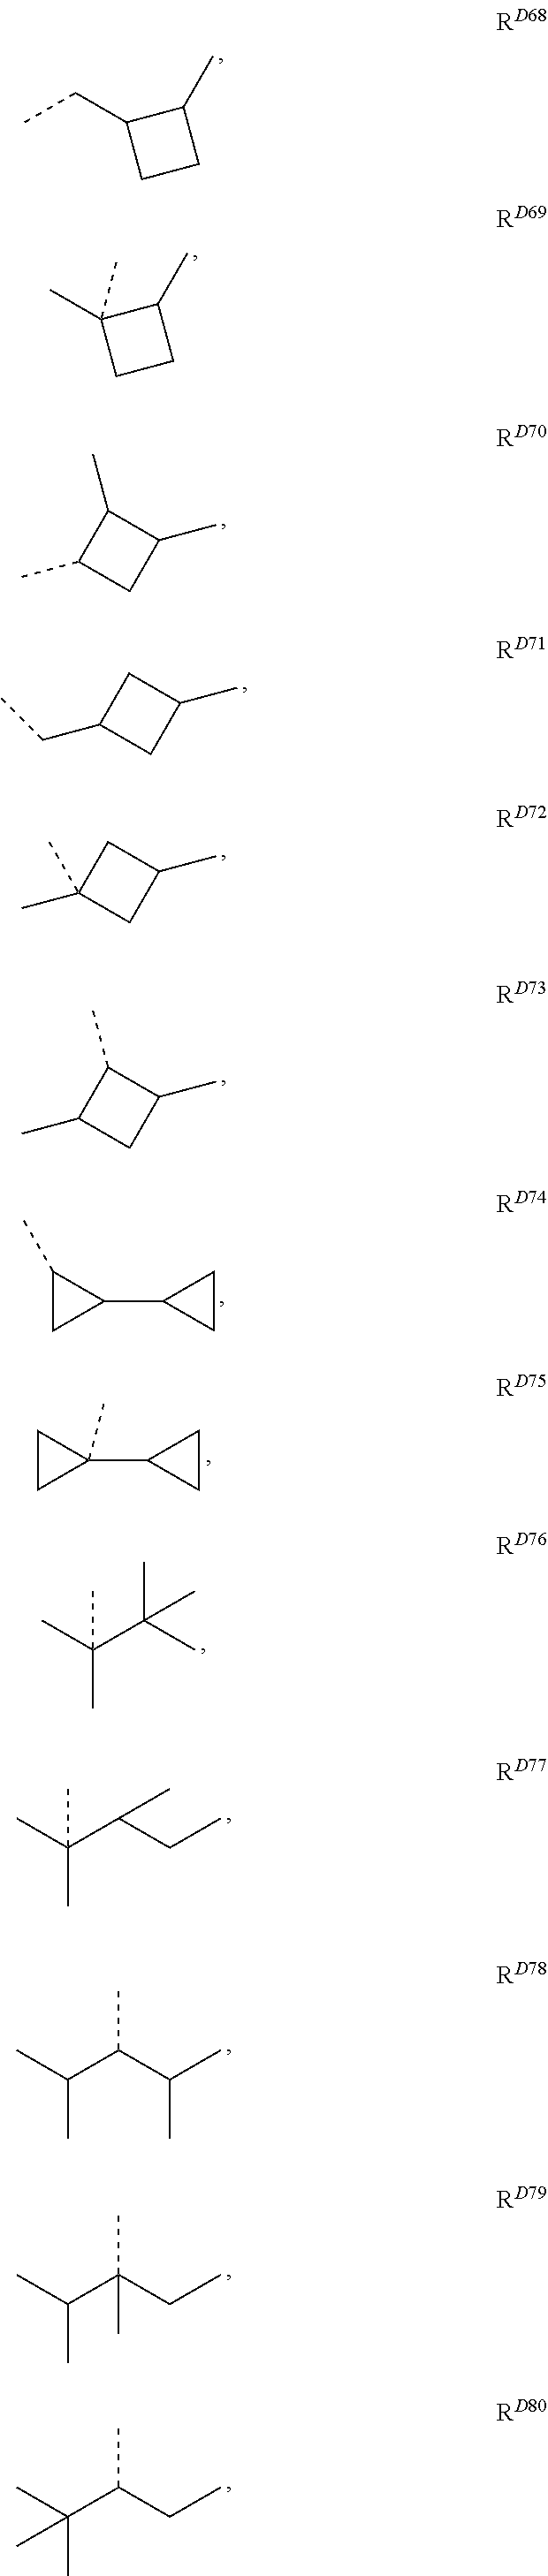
CCC1CCC1C.CC1(C)CCC1C.C1(C)C(C)CC1C.C1C(CC)CC1C.C1C(C)(C)CC1C.C1(C)C(C)CC1C.C1(C)CC1C1CC1.C1CC1(C1CC1)C.CC(C(C)(C)C)(C)C.CC(C(CC)C)(C)C.CC(C(C(C)C)C)C.CC(C(CC)(C)C)C.CC(C(CC)C)(C)C
